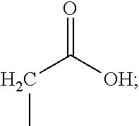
C(C([OH])=O)C
